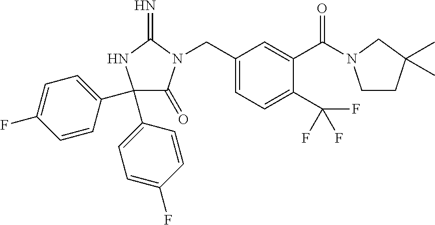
C1(C2=CC=C(F)C=C2)(C2=CC=C(F)C=C2)C(=O)N(CC2=CC=C(C(F)(F)F)C(C(=O)N3CCC(C)(C)C3)=C2)C(=N)N1
